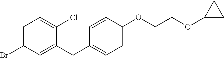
C1=C(Br)C=C(CC2=CC=C(OCCOC3CC3)C=C2)C(Cl)=C1
